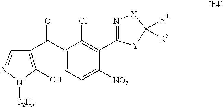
C1(O)=C(C(C2=CC=C([NO2])C(C3=N[X]C([R4])([R5])[Y]3)=C2Cl)=O)C=NN1[C2H5]
